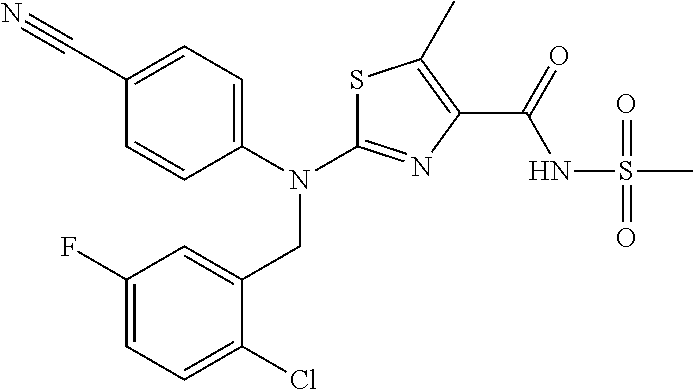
C1(F)=CC=C(Cl)C(CN(C2=NC(C(=O)NS(C)(=O)=O)=C(C)S2)C2=CC=C(C#N)C=C2)=C1
